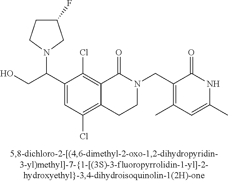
OCC(C1=CC(Cl)=C2C(=C1Cl)C(=O)N(CC1=C(C)C=C(C)NC1=O)CC2)N1CCC(F)C1
